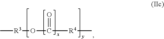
C[R3]OC([R4]C)=O
